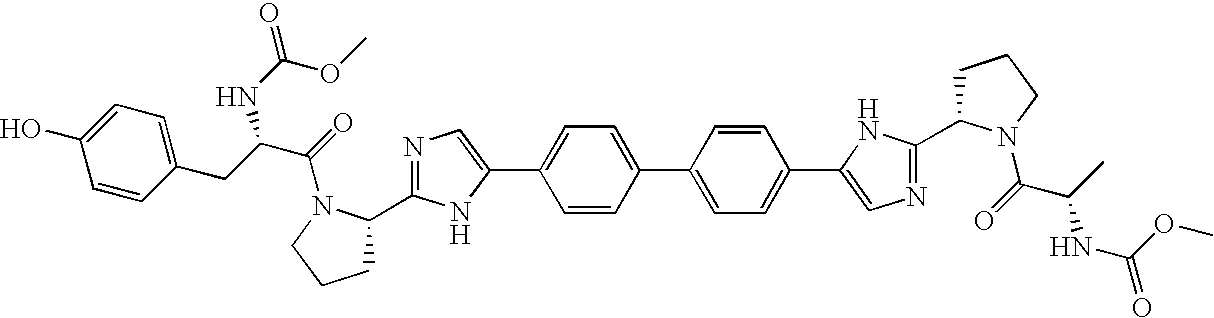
C1=CC(C2=CC=C(C3=CN=C(C4CCCN4C(C(NC(OC)=O)C)=O)N3)C=C2)=CC=C1C1=CN=C(C2CCCN2C(C(NC(OC)=O)CC2=CC=C(O)C=C2)=O)N1
